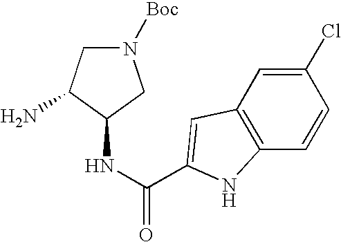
N1([Boc])CC(N)C(NC(C2=CC3=C(C=CC(Cl)=C3)N2)=O)C1
